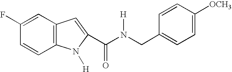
C1=C(F)C=CC2=C1C=C(C(N(CC1=CC=C([OCH3])C=C1)[H])=O)N2[H]
